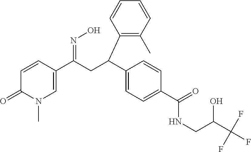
C1=CC(C(CC(C2=CC=C(C(=O)NCC(O)C(F)(F)F)C=C2)C2=C(C)C=CC=C2)=NO)=CN(C)C1=O
